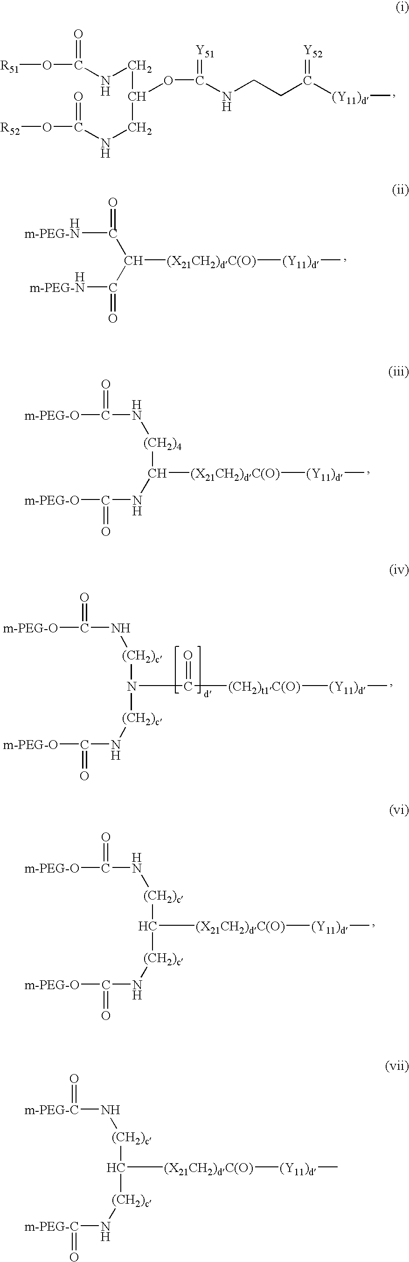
[R51]OC(=O)NCC(OC(=[Y51])NCCC([(Y11)d]C)=[Y52])CNC(=O)O[R52].[Hm-PEG-N]C(=O)C([(X21CH2)dC(O)][(Y11)d]C)C(=O)[Hm-PEG-N].[m-PEG-O]C(=O)N[(CH2)4]C(NC(=O)[m-PEG-O])[(X21CH2)dC(O)][(Y11)d]C.[m-PEG-O]C(N[(CH2)c]N(C(=O)[(CH2)t1C(O)][(Y11)d]C)[(CH2)c]NC(=O)[m-PEG-O])=O.[m-PEG-O]C(N[(CH2)c]C([(X21CH2)dC(O)][(Y11)d]C)[(CH2)c]NC(=O)[m-PEG-O])=O.[m-PEG-C](N[(CH2)c]C([(X21CH2)dC(O)][(Y11)d]C)[(CH2)c]N[m-PEG-C]=O)=O
